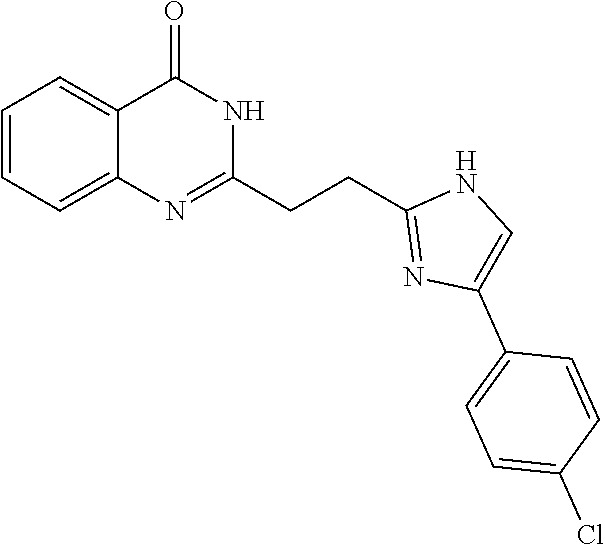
C1=CC=C2C(=C1)C(=O)NC(CCC1=NC(C3=CC=C(Cl)C=C3)=CN1)=N2
